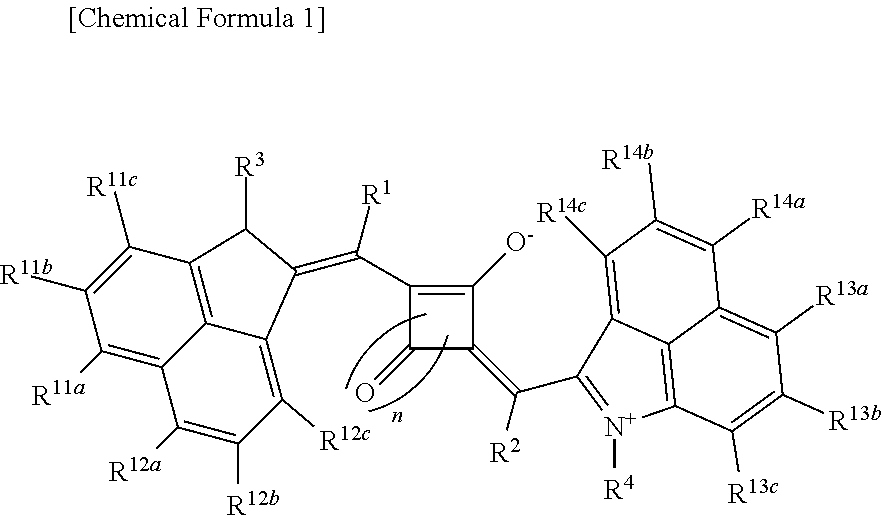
C1(C(=C2C([R3])C3=C4C(=C([R11a])C([R11b])=C3[R11c])C([R12a])=C([R12b])C([R12c])=C24)[R1])=C([O-])C(=C([R2])C2=[N+]([R4])C3=C4C(=C([R13a])C([R13b])=C3[R13c])C([R14a])=C([R14b])C([R14c])=C24)C1=O
